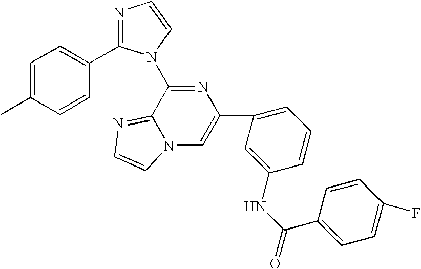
C1(C2=CN3C(=NC=C3)C(N3C(C4=CC=C(C)C=C4)=NC=C3)=N2)=CC=CC(NC(=O)C2=CC=C(F)C=C2)=C1
